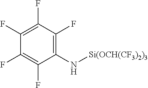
C1(N[Si(OCH(CF3)2)3])=C(F)C(F)=C(F)C(F)=C1F
